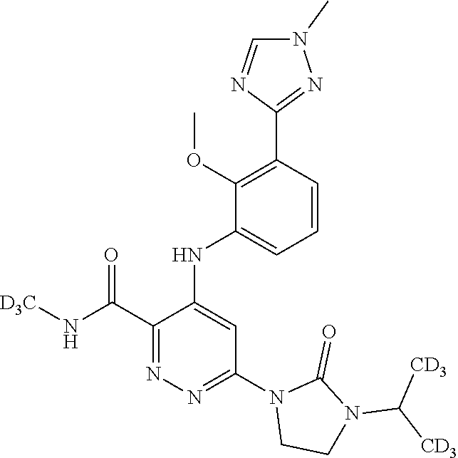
C1=CC(C2=NN(C)C=N2)=C(OC)C(NC2=CC(N3CCN(C([CD3])[CD3])C3=O)=NN=C2C(N[D3C])=O)=C1
